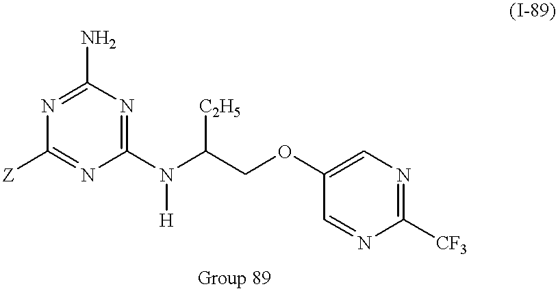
C1(N)=NC([Z])=NC(N(C(COC2=CN=C([CF3])N=C2)[C2H5])[H])=N1
